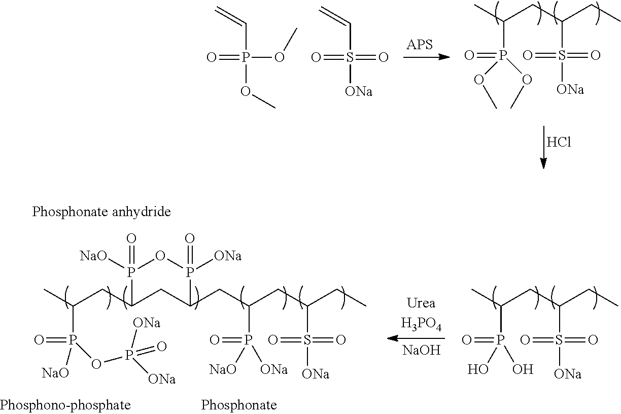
O=P(OC)(C=C)OC.O=S(=O)(C=C)[ONa].[APS].CC(CC(CC)S([ONa])(=O)=O)P(OC)(OC)=O.Cl.CC(CC(CC)S([ONa])(=O)=O)P(O)(O)=O.[NaOH].C(C(CC(CC)S([ONa])(=O)=O)P([NaO])([ONa])=O)C1CC(CC(C)P(=O)([NaO])OP([ONa])([ONa])=O)P([NaO])(=O)OP1([ONa])=O
